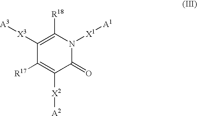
C1(=O)N([X1][A1])C([R18])=C([X3][A3])C([R17])=C1[X2][A2]
